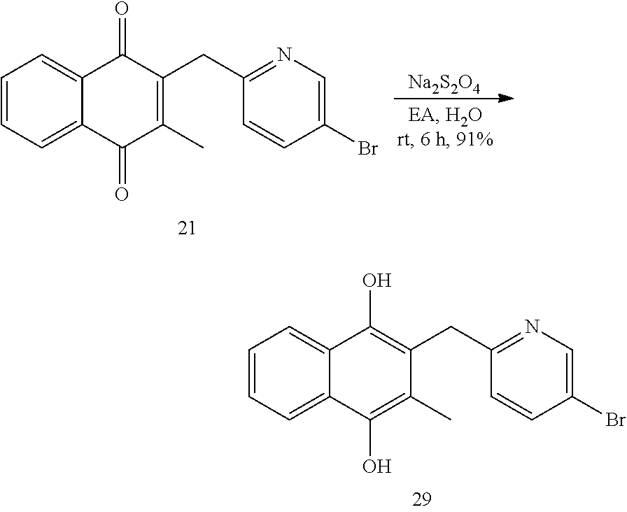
[Na2S2O4].C1=CC(CC2=C(C)C(=O)C3=CC=CC=C3C2=O)=NC=C1Br.C1=CC(CC2=C(O)C3=CC=CC=C3C(O)=C2C)=NC=C1Br
